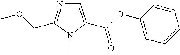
C1=CC(OC(C2=CN=C(COC)N2C)=O)=CC=C1
